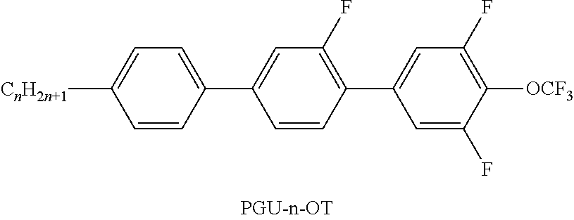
C1([CnH2n+1])=CC=C(C2=CC(F)=C(C3=CC(F)=C([OCF3])C(F)=C3)C=C2)C=C1
